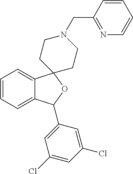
C1=CC=C2C(=C1)C1(OC2C2=CC(Cl)=CC(Cl)=C2)CCN(CC2=NC=CC=C2)CC1
